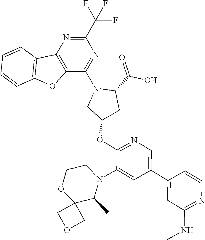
C12=C(C(N3CC(OC4=NC=C(C5=CC(NC)=NC=C5)C=C4N4CCOC5(C4C)COC5)CC3C(O)=O)=NC(C(F)(F)F)=N1)OC1=C2C=CC=C1
